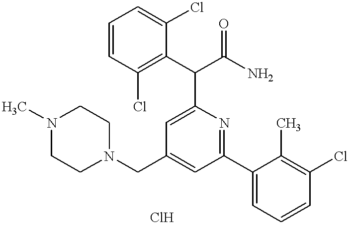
N1(CC2=CC(C3=CC=CC(Cl)=C3C)=NC(C(C3=C(Cl)C=CC=C3Cl)C(N)=O)=C2)CCN(C)CC1
